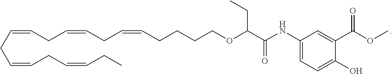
C(=CCC=CCC=CCCCCOC(CC)C(=O)NC1=CC=C(O)C(C(OC)=O)=C1)CC=CCC=CCC
